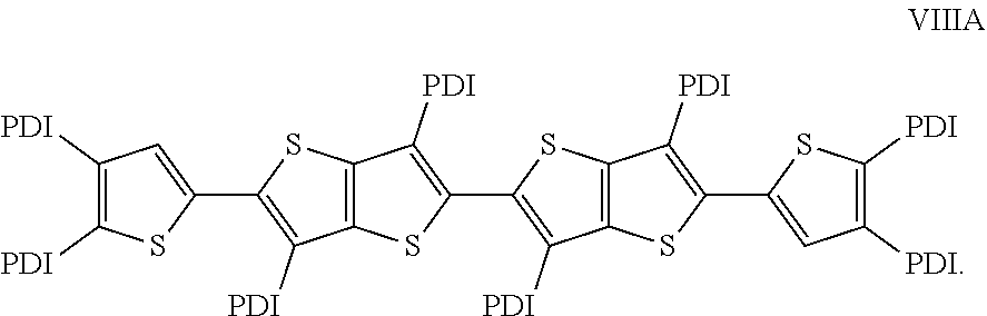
C12=C(SC(C3=CC([PDI])=C([PDI])S3)=C1[PDI])C([PDI])=C(C1=C([PDI])C3=C(S1)C([PDI])=C(C1=CC([PDI])=C([PDI])S1)S3)S2
